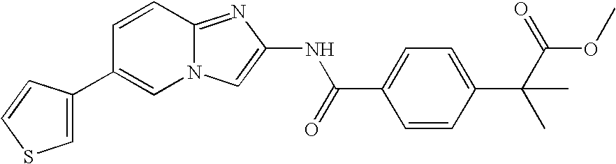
C1=CC2=NC(NC(C3=CC=C(C(C)(C)C(OC)=O)C=C3)=O)=CN2C=C1C1=CSC=C1
